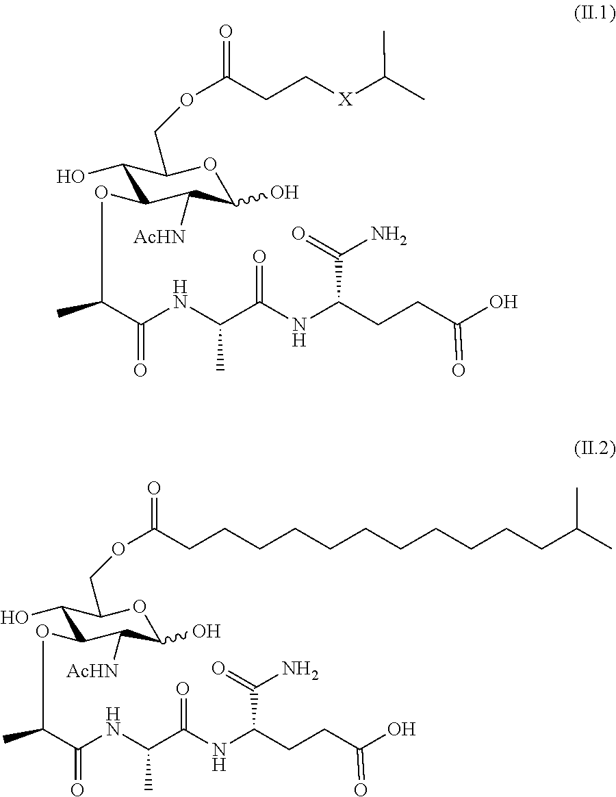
C1(O)C(OC(C(NC(C(NC(CCC(O)=O)C(=O)N)=O)C)=O)C)C([AcHN])C(O)OC1COC(CC[X]C(C)C)=O.C1(O)C(OC(C(NC(C(NC(CCC(O)=O)C(=O)N)=O)C)=O)C)C([AcHN])C(O)OC1COC(CCCCCCCCCCCC(C)C)=O
